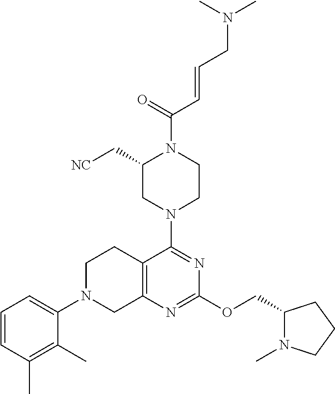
C1=CC(C)=C(C)C(N2CC3=C(CC2)C(N2CCN(C(C=CCN(C)C)=O)C(C[NC])C2)=NC(OCC2N(C)CCC2)=N3)=C1
